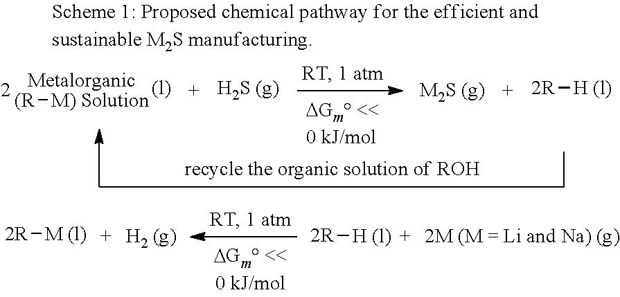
[(R][M) Solution].[2R][H (l)].[2R][M (l)].[2R][H (l)]
